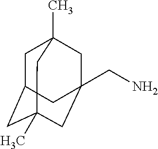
C1C2CC3(C)CC(CN)(CC1(C)C3)C2
